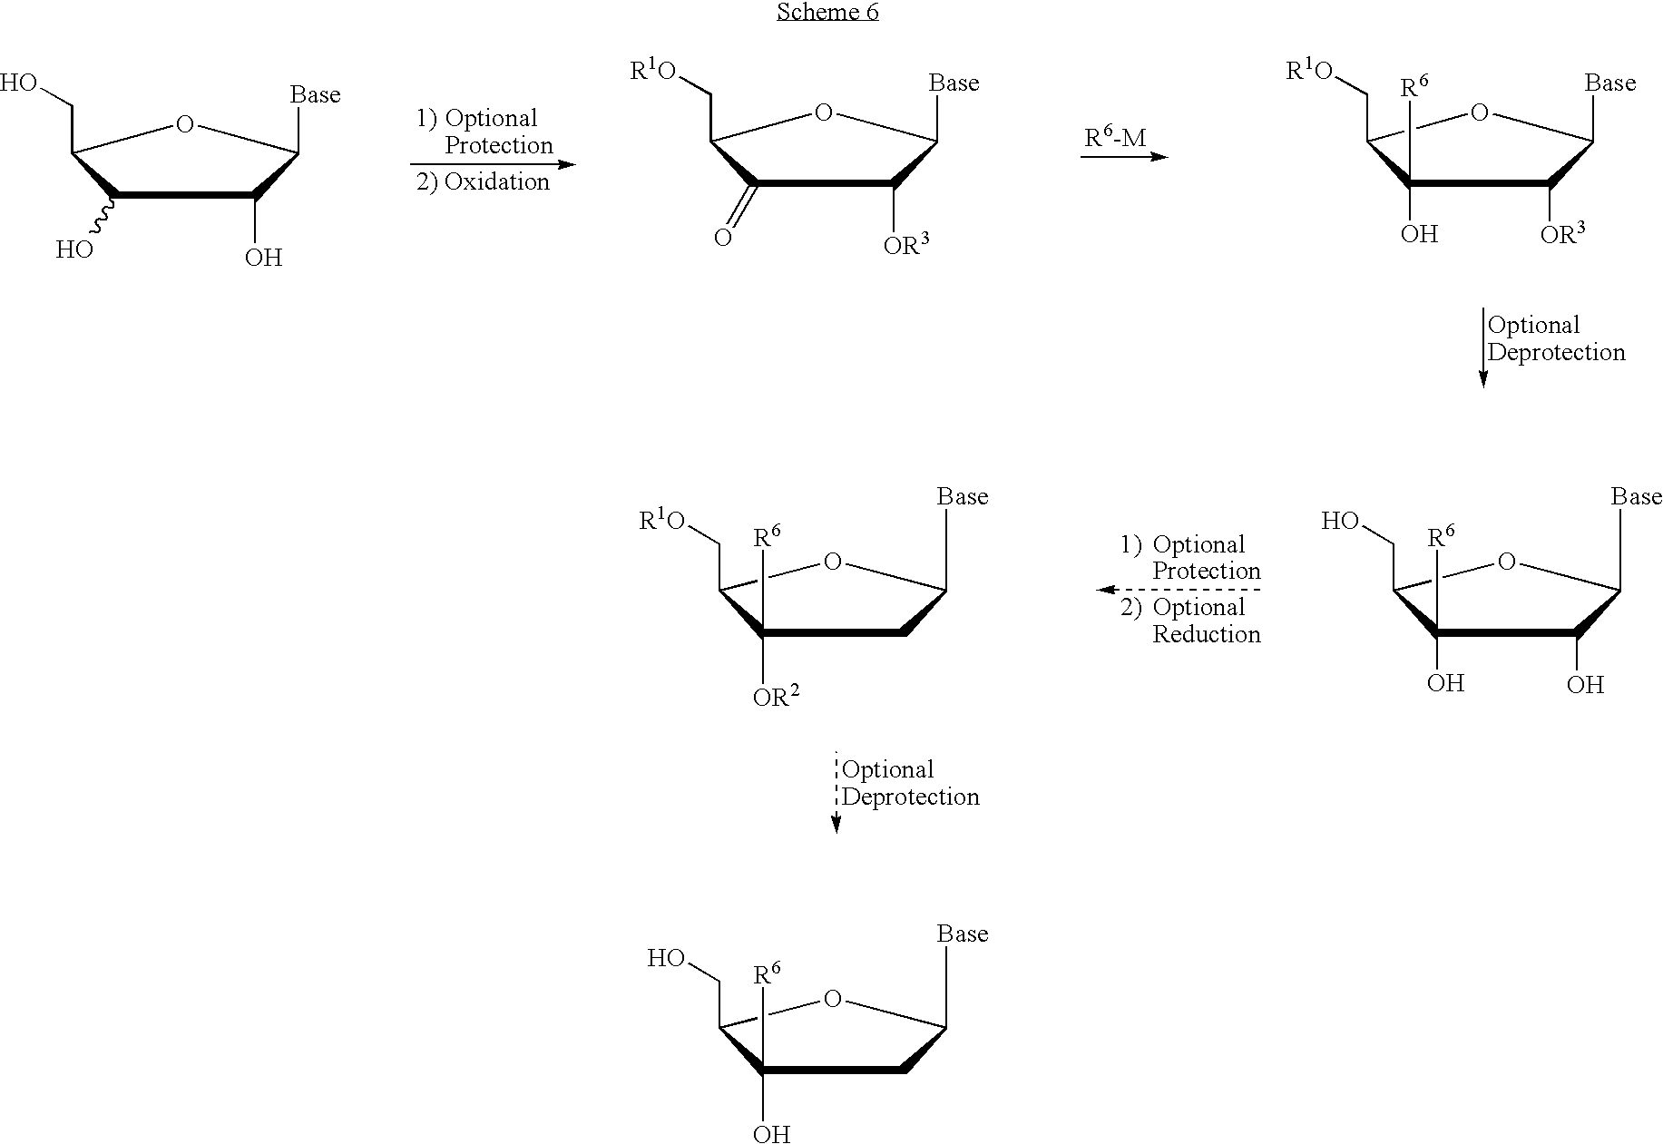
C1(O)C(CO)OC([Base])C1O.C1(=O)C(C[R1O])OC([Base])C1[OR3].[Base]C1C([OR3])C(O)([R6])C(C[R1O])O1.C(C1OC([Base])C(O)C1(O)[R6])O.C(C1OC([Base])CC1([OR2])[R6])[R1O].C(C1OC([Base])CC1(O)[R6])O
